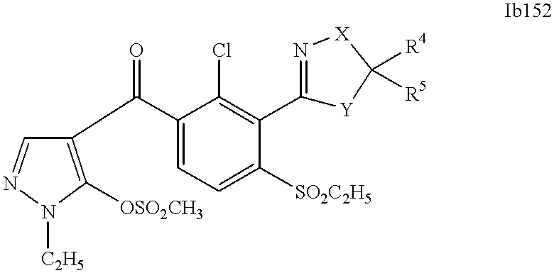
C1=NN([C2H5])C([OSO2CH3])=C1C(=O)C1=CC=C([SO2C2H5])C(C2=N[X]C([R4])([R5])[Y]2)=C1Cl
